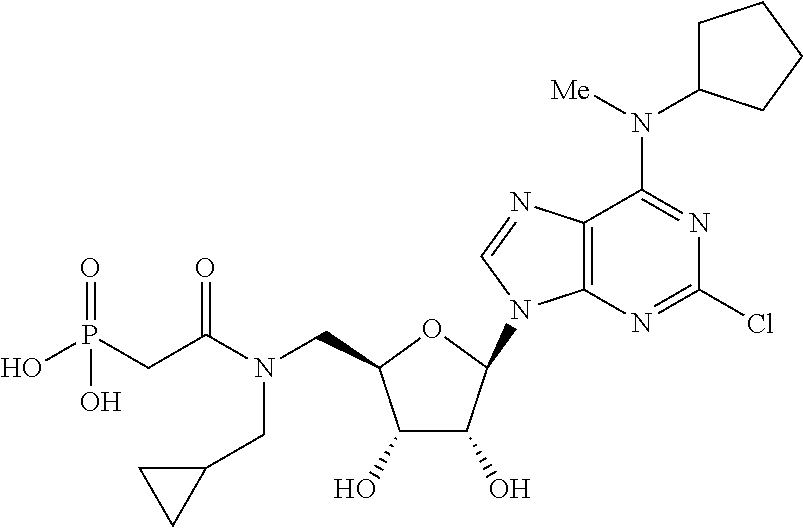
C12=C(N=C(Cl)N=C1N(C1CCCC1)[Me])N(C1C(O)C(O)C(CN(C(CP(O)(=O)O)=O)CC3CC3)O1)C=N2
